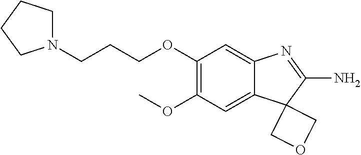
C1(OC)=C(OCCCN2CCCC2)C=C2C(=C1)C1(C(N)=N2)COC1
